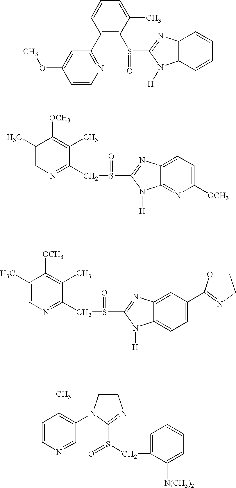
C1=C(C)C(S(=O)C2=NC3=C(N2[H])C=CC=C3)=C(C2=NC=CC(OC)=C2)C=C1.C1(C)=CN=C(CS(=O)C2=NC3=CC=C([OCH3])N=C3N2[H])C(C)=C1[OCH3].C1(C)=CN=C(CS(=O)C2=NC3=CC(C4=NCCO4)=CC=C3N2[H])C(C)=C1[OCH3].C1=CN=CC(N2C=CN=C2S(=O)CC2=CC=CC=C2[N(CH3)2])=C1C
